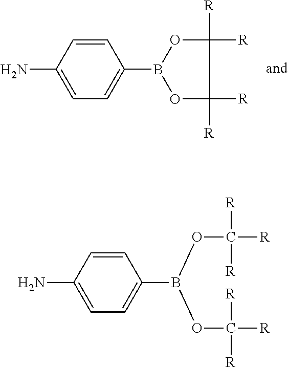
C1=CC(N)=CC=C1B1OC([R])([R])C([R])([R])O1.C1=CC(N)=CC=C1B(OC([R])([R])[R])OC([R])([R])[R]
